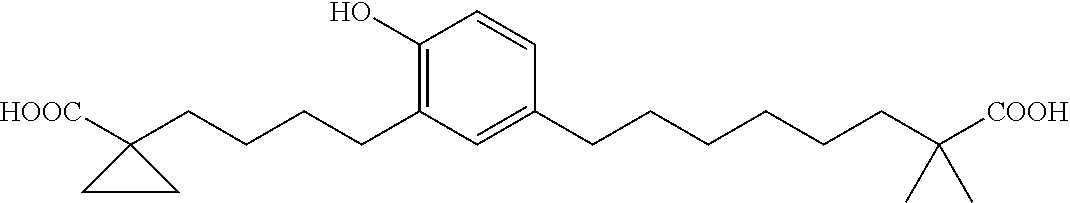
C1=CC(CCCCCCC([COOH])(C)C)=CC(CCCCC2([HOOC])CC2)=C1O
